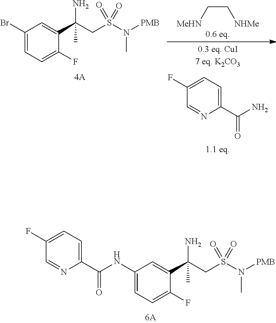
C1(NC(=O)C2=CC=C(F)C=N2)=CC=C(F)C(C(CS(N(C)[PMB])(=O)=O)(N)C)=C1.C1(Br)=CC=C(F)C(C(CS(N(C)[PMB])(=O)=O)(N)C)=C1.C1(C(=O)N)=CC=C(F)C=N1.C([NHMe])C[MeHN]
